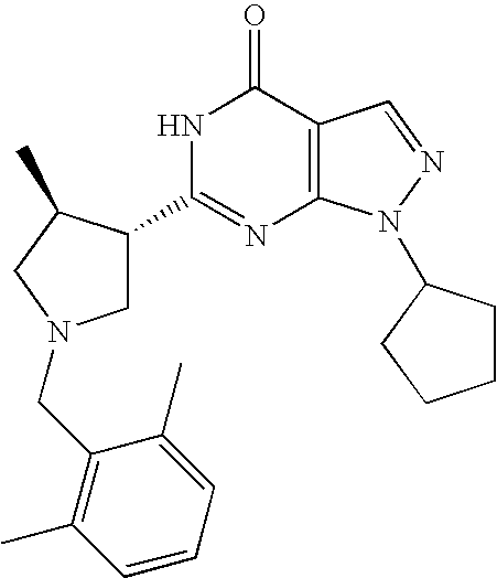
N1C(C2CN(CC3=C(C)C=CC=C3C)CC2C)=NC2=C(C1=O)C=NN2C1CCCC1
